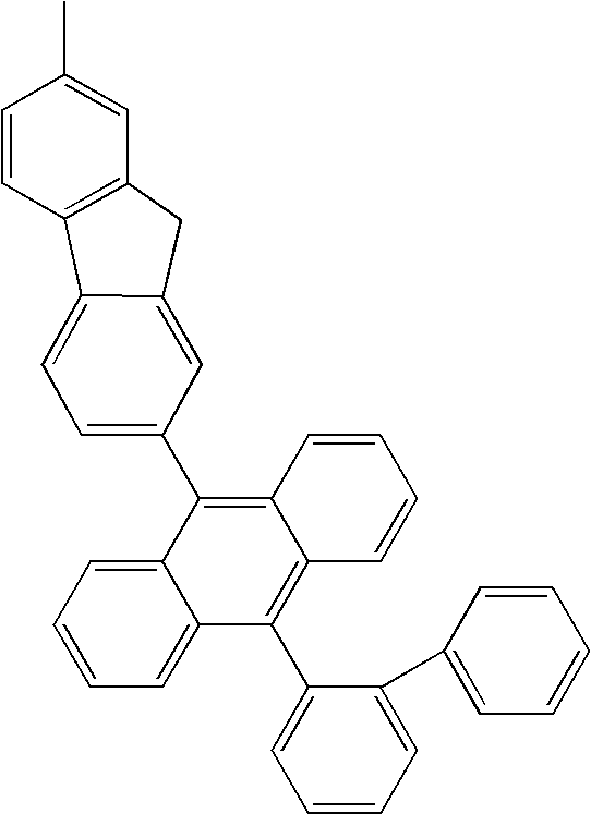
C1=CC2=C(C=C1C)CC1=CC(C3=C4C(=C(C5=CC=CC=C5C5=CC=CC=C5)C5=CC=CC=C35)C=CC=C4)=CC=C21
